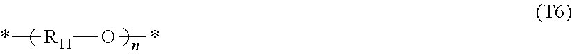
*[R11]O*
